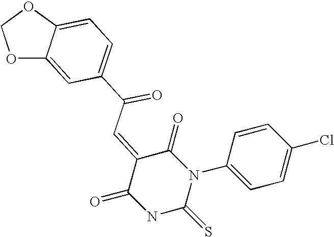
O1C2=CC(C(=O)C=C3C(=O)NC(=S)N(C4=CC=C(Cl)C=C4)C3=O)=CC=C2OC1
